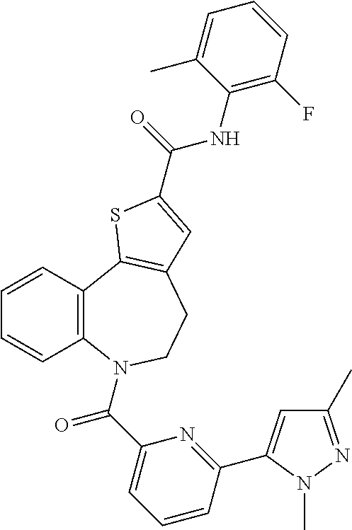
C1(C)=NN(C)C(C2=NC(C(=O)N3C4=C(C=CC=C4)C4=C(CC3)C=C(C(=O)NC3=C(F)C=CC=C3C)S4)=CC=C2)=C1
